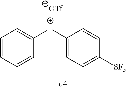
C1=CC=CC([I+]C2=CC=C([SF5])C=C2)=C1
